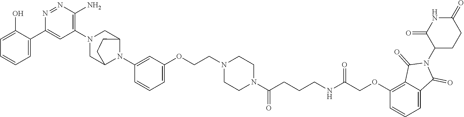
C1=C(O)C(C2=CC(N3CC4N(C5=CC(OCCN6CCN(C(CCCNC(COC7=C8C(=CC=C7)C(=O)N(C7CCC(=O)NC7=O)C8=O)=O)=O)CC6)=CC=C5)C(C3)CC4)=C(N)N=N2)=CC=C1
